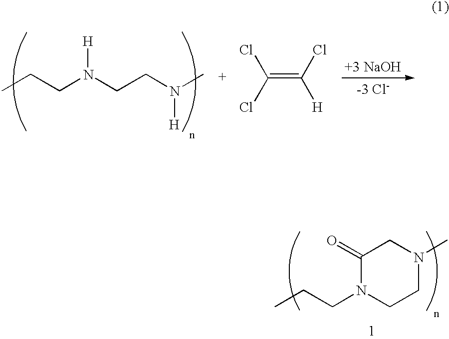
CCCN(CCN(C)[H])[H].C(=C(Cl)[H])(Cl)Cl.C1(=O)N(CCC)CCN(C)C1
